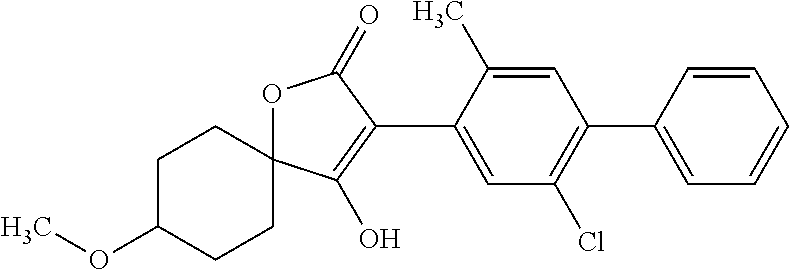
O1C2(C(O)=C(C3=CC(Cl)=C(C4=CC=CC=C4)C=C3C)C1=O)CCC(OC)CC2
